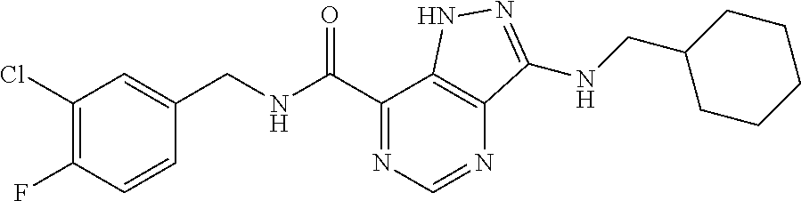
C1(Cl)=C(F)C=CC(CNC(=O)C2=NC=NC3=C2NN=C3NCC2CCCCC2)=C1
